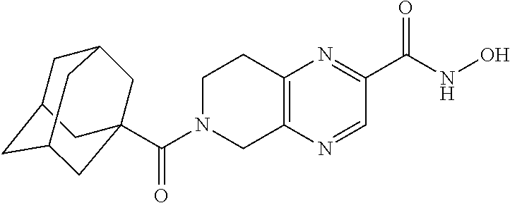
C12=C(N=CC(C(NO)=O)=N1)CN(C(=O)C13CC4CC(CC(C1)C4)C3)CC2
